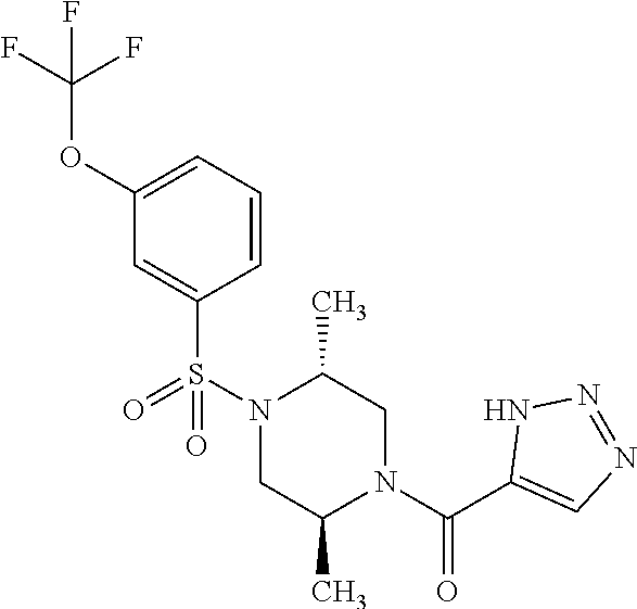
C1(OC(F)(F)F)=CC=CC(S(N2C(C)CN(C(C3=CN=NN3)=O)C(C)C2)(=O)=O)=C1
